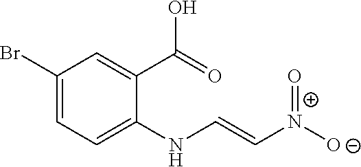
C1=C(NC=C[N+]([O-])=O)C(C(=O)O)=CC(Br)=C1
